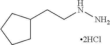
C1(CCNN)CCCC1
